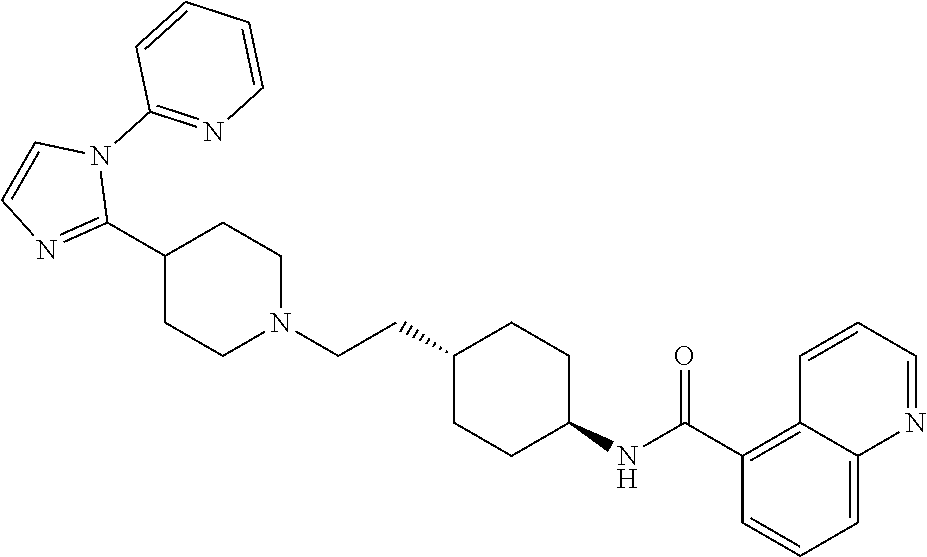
C1(C2=NC=CN2C2=NC=CC=C2)CCN(CCC2CCC(NC(C3=C4C(=CC=C3)N=CC=C4)=O)CC2)CC1
